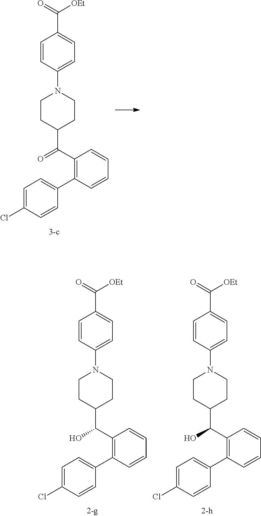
C1=CC(N2CCC(C(=O)C3=C(C4=CC=C(Cl)C=C4)C=CC=C3)CC2)=CC=C1C(=O)[OEt].C1=CC(N2CCC(C(O)C3=C(C4=CC=C(Cl)C=C4)C=CC=C3)CC2)=CC=C1C(=O)[OEt].C1=CC(N2CCC(C(O)C3=C(C4=CC=C(Cl)C=C4)C=CC=C3)CC2)=CC=C1C(=O)[OEt]
